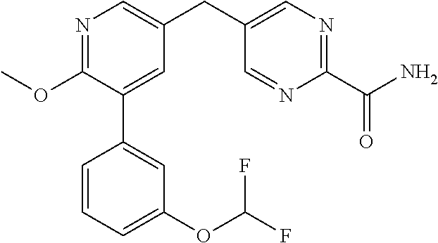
C1(OC)=NC=C(CC2=CN=C(C(N)=O)N=C2)C=C1C1=CC(OC(F)F)=CC=C1
